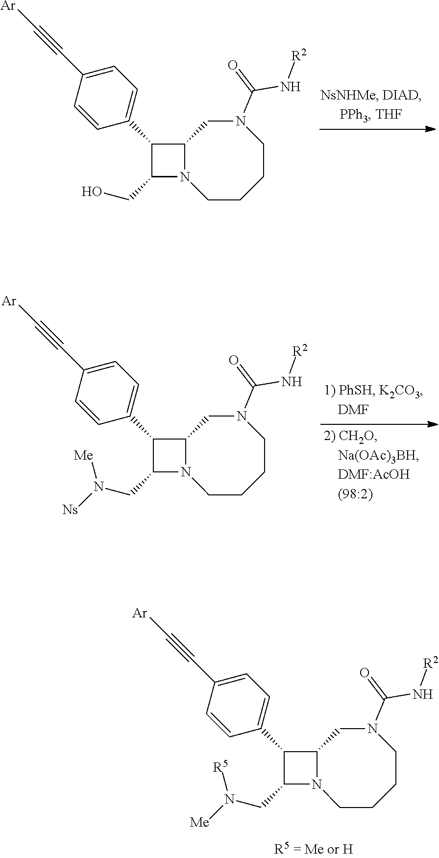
C1(C2=CC=C(C#C[Ar])C=C2)C(CO)N2C1CN(C(N[R2])=O)CCCC2.C1(C2=CC=C(C#C[Ar])C=C2)C(CN([Me])[Ns])N2C1CN(C(N[R2])=O)CCCC2.C1(C2=CC=C(C#C[Ar])C=C2)C(CN([R5])[Me])N2C1CN(C(N[R2])=O)CCCC2
